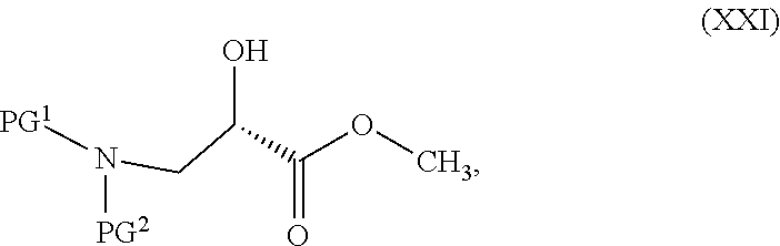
N(CC(O)C(=O)OC)([PG2])[PG1]
